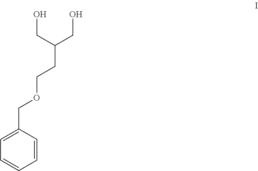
C(C(CO)CCOCC1=CC=CC=C1)O
